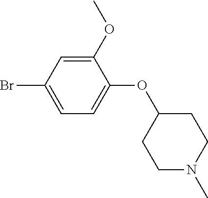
C1(OC)=CC(Br)=CC=C1OC1CCN(C)CC1
